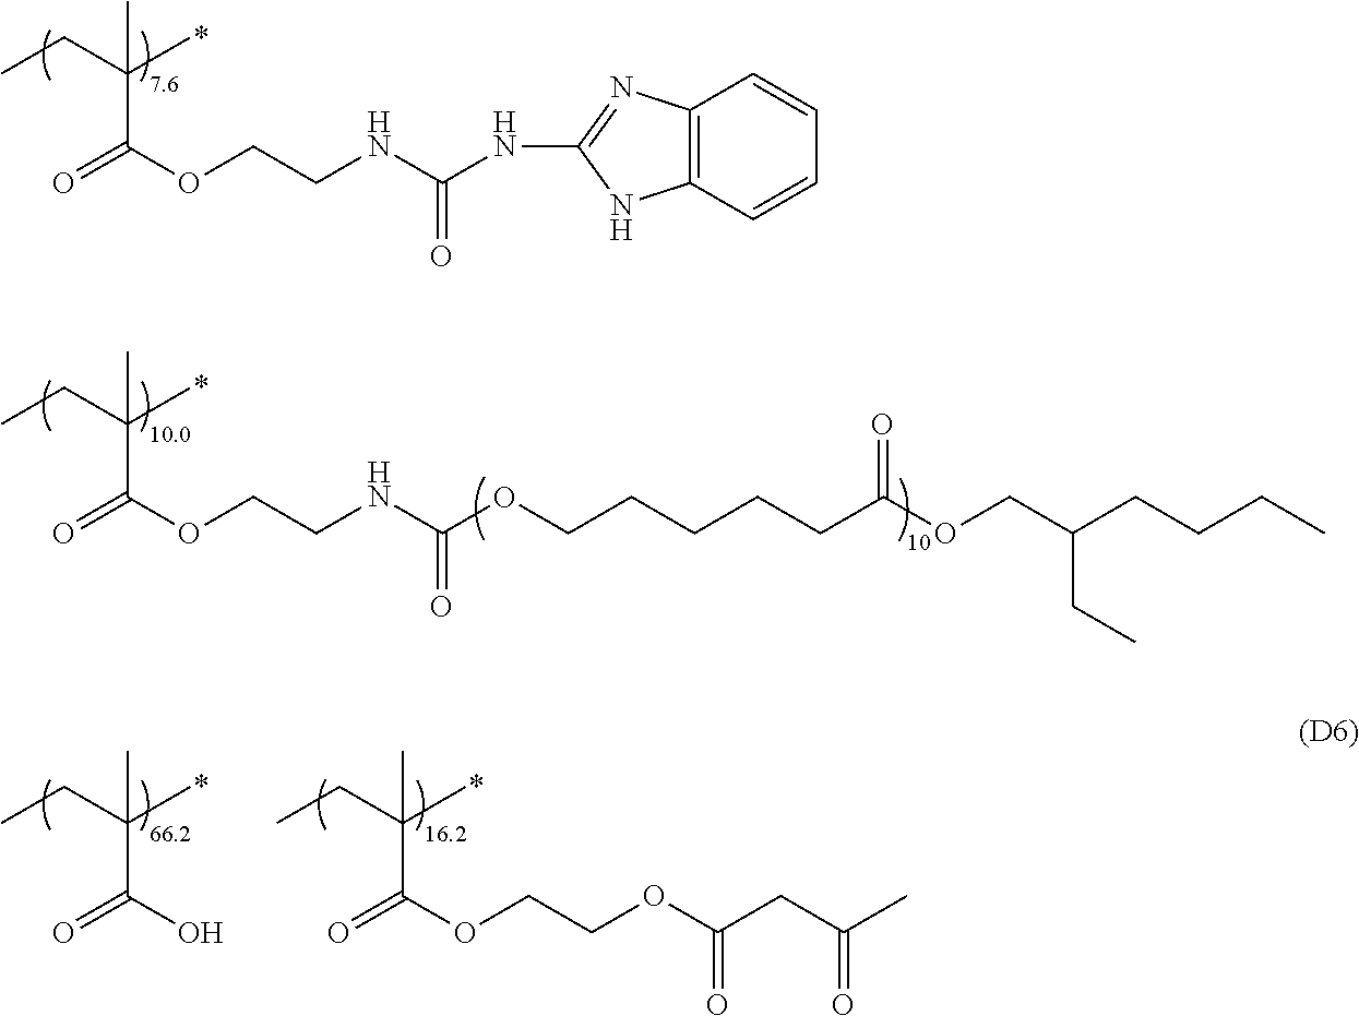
O=C(OCCNC(NC1=NC2=C(N1)C=CC=C2)=O)C(CC)(C)C.O=C(OCCNC(OCCCCCC(OCC(CCCC)CC)=O)=O)C(CC)(C)C.O=C(O)C(CC)(C)C.O=C(OCCOC(CC(C)=O)=O)C(CC)(C)C
